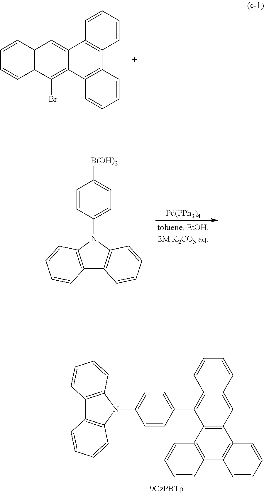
C12=C(C=CC=C1)C=C1C(=C2Br)C2=C(C3=C1C=CC=C3)C=CC=C2.[Pd(PPh3)4].C12=C(N(C3=CC=C([B(OH)2])C=C3)C3=C1C=CC=C3)C=CC=C2.C12=C(N(C3=CC=C(C4=C5C=CC=CC5=CC5=C4C4=C(C6=C5C=CC=C6)C=CC=C4)C=C3)C3=C1C=CC=C3)C=CC=C2
